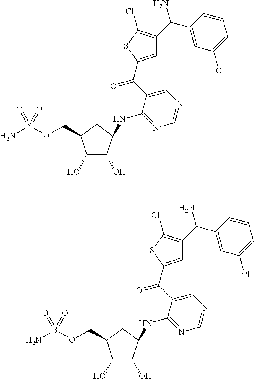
C1=C(C(C2=CN=CN=C2NC2CC(COS(N)(=O)=O)C(O)C2O)=O)SC(Cl)=C1C(C1=CC(Cl)=CC=C1)N.C1=C(C(C2=CN=CN=C2NC2CC(COS(N)(=O)=O)C(O)C2O)=O)SC(Cl)=C1C(C1=CC(Cl)=CC=C1)N
